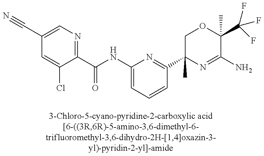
C1(C#N)=CN=C(C(NC2=CC=CC(C3(C)N=C(N)C(C(F)(F)F)(C)OC3)=N2)=O)C(Cl)=C1
